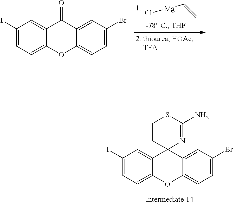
Cl[Mg]C=C.C1(I)=CC=C2C(=C1)C(=O)C1=CC(Br)=CC=C1O2.C1(I)=CC=C2C(=C1)C1(C3=CC(Br)=CC=C3O2)N=C(N)SCC1
